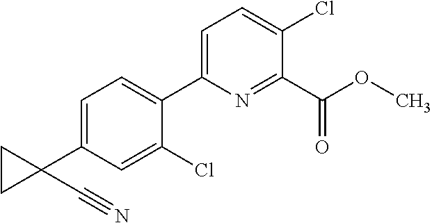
O(C)C(C1=NC(C2=CC=C(C3(C#N)CC3)C=C2Cl)=CC=C1Cl)=O
